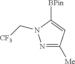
N1=C([Me])C=C([BPin])N1C[CF3]
